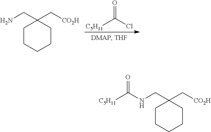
[C5H11]C(Cl)=O.NCC1(C[CO2H])CCCCC1.N(CC1(C[CO2H])CCCCC1)C([C5H11])=O
